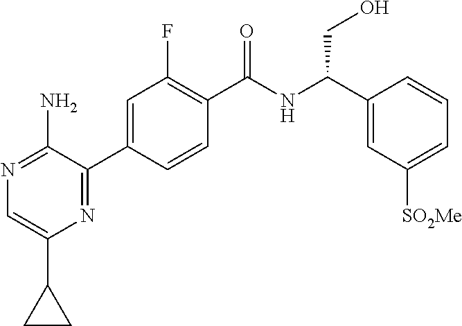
N1=C(N)C(C2=CC(F)=C(C(NC(C3=CC([SO2Me])=CC=C3)CO)=O)C=C2)=NC(C2CC2)=C1
